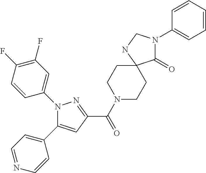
C(=O)(C1=NN(C2=CC(F)=C(F)C=C2)C(C2=CC=NC=C2)=C1)N1CCC2(CC1)C(=O)N(C1=CC=CC=C1)CN2
